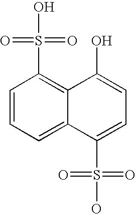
C1=CC=C2C(=C1S(=O)(=O)O)C(O)=CC=C2S(O)(=O)=O
